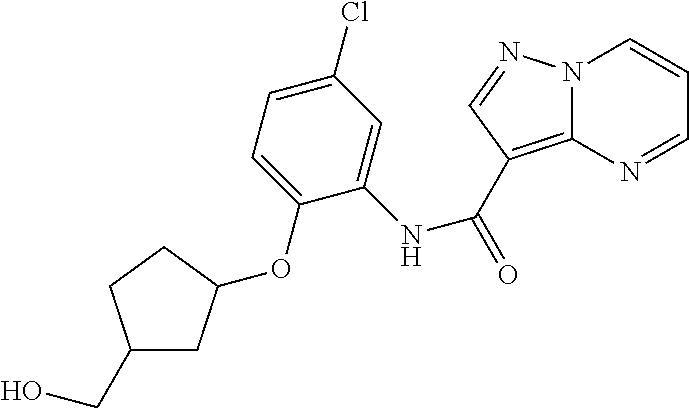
C12=C(C(=O)NC3=CC(Cl)=CC=C3OC3CC(CO)CC3)C=NN1C=CC=N2
